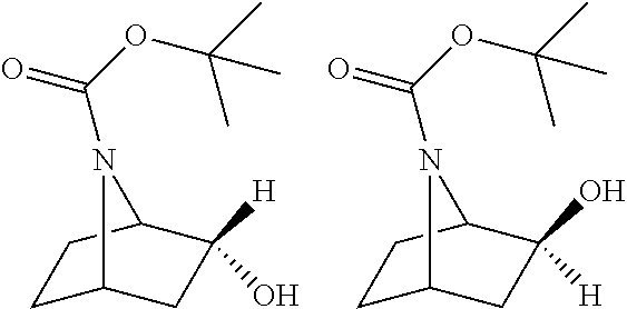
C1C2CC([H])(O)C(C1)N2C(OC(C)(C)C)=O.C1C2CC(O)([H])C(C1)N2C(OC(C)(C)C)=O
